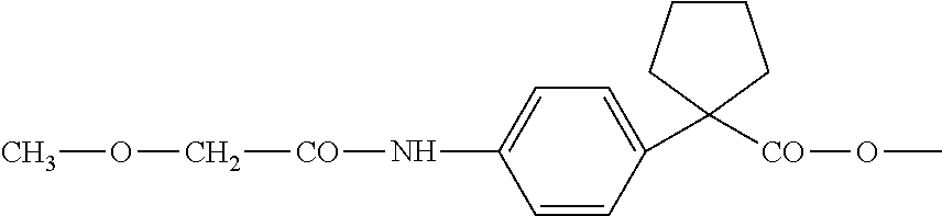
C1=C(N[CO]COC)C=CC(C2([CO]OC)CCCC2)=C1
